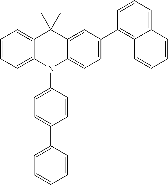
C1=CC=C2C(=C1)C(C)(C)C1=CC(C3=C4C(=CC=C3)C=CC=C4)=CC=C1N2C1=CC=C(C2=CC=CC=C2)C=C1
